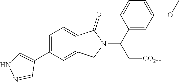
C1(C(N2C(=O)C3=CC=C(C4=CNN=C4)C=C3C2)C[CO2H])=CC(OC)=CC=C1
